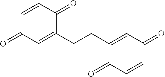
C1=CC(=O)C(CCC2=CC(=O)C=CC2=O)=CC1=O
